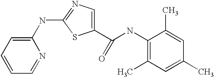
C1=CC=C(NC2=NC=C(C(NC3=C(C)C=C(C)C=C3C)=O)S2)N=C1
